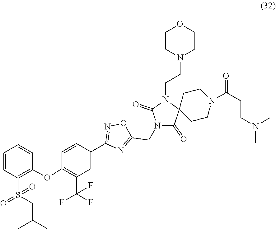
C1(C2=CC(C(F)(F)F)=C(OC3=C(S(CC(C)C)(=O)=O)C=CC=C3)C=C2)=NOC(CN2C(=O)C3(CCN(C(=O)CCN(C)C)CC3)N(CCN3CCOCC3)C2=O)=N1
